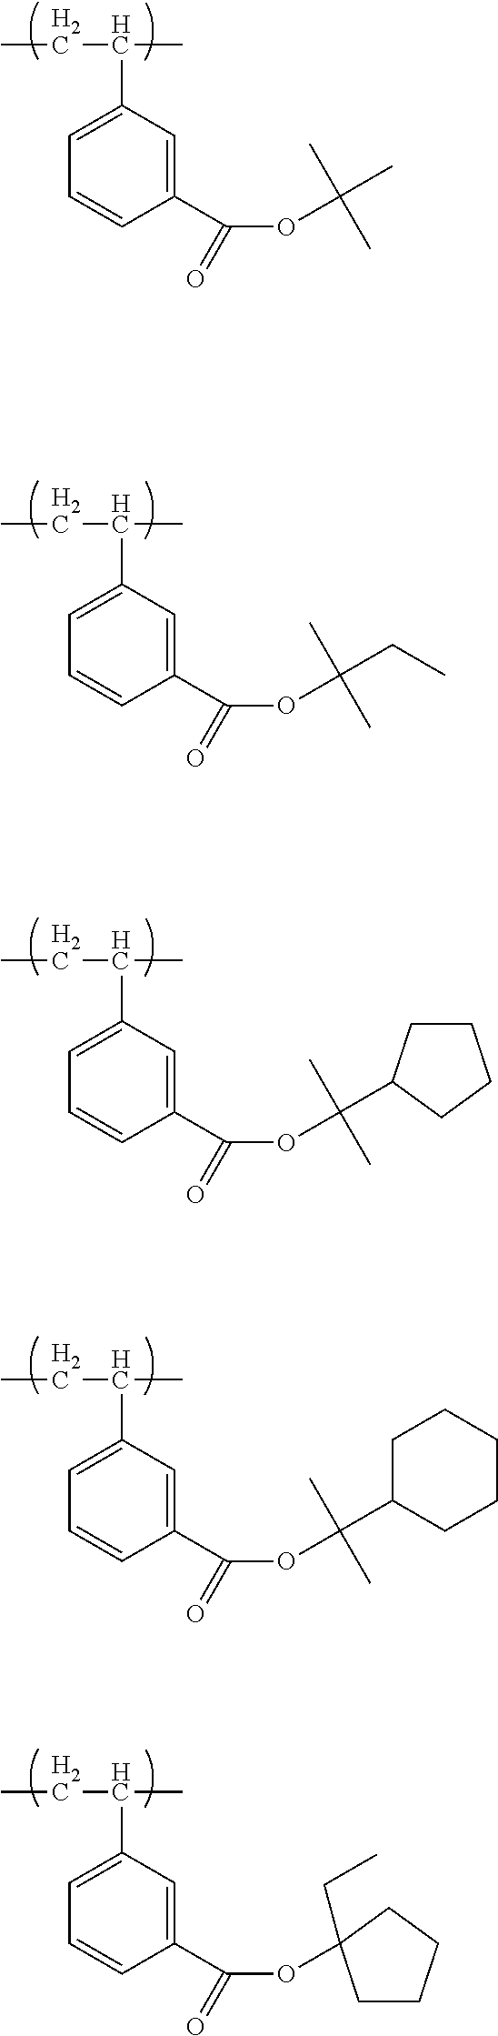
C1=C(C(C)CC)C=C(C(OC(C)(C)C)=O)C=C1.C1=C(C(C)CC)C=C(C(OC(CC)(C)C)=O)C=C1.C1=C(C(C)CC)C=C(C(OC(C)(C)C2CCCC2)=O)C=C1.C1=C(C(C)CC)C=C(C(OC(C)(C)C2CCCCC2)=O)C=C1.C1=C(C(C)CC)C=C(C(OC2(CC)CCCC2)=O)C=C1
